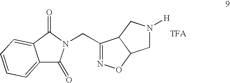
C12=CC=CC=C1C(=O)N(CC1=NOC3C1CN([H])C3)C2=O
